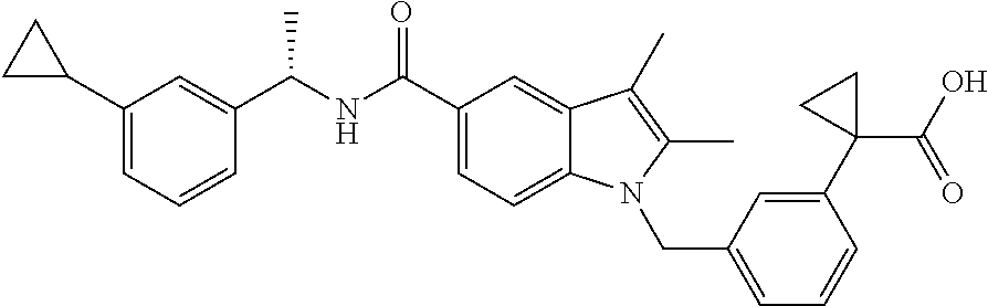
C1=C(C2CC2)C=C(C(NC(C2=CC=C3C(=C2)C(C)=C(C)N3CC2=CC=CC(C3(C(=O)O)CC3)=C2)=O)C)C=C1
